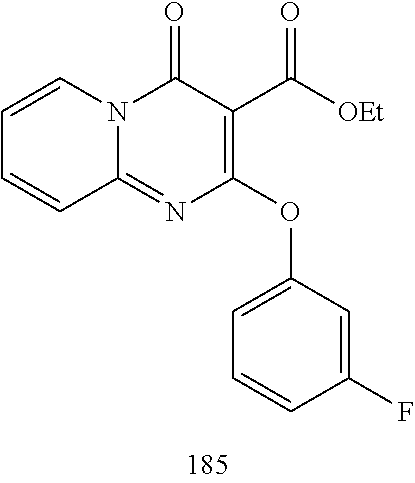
C1=CC=CC2=NC(OC3=CC=CC(F)=C3)=C(C([OEt])=O)C(=O)N12
